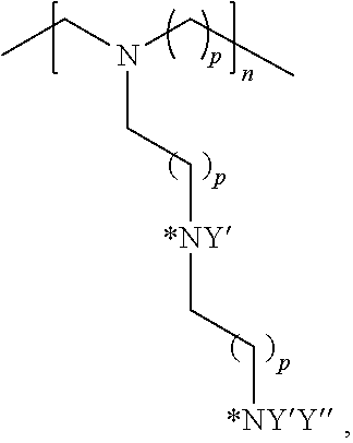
C([*NY]CC[*NYY])CN(CC)CC
